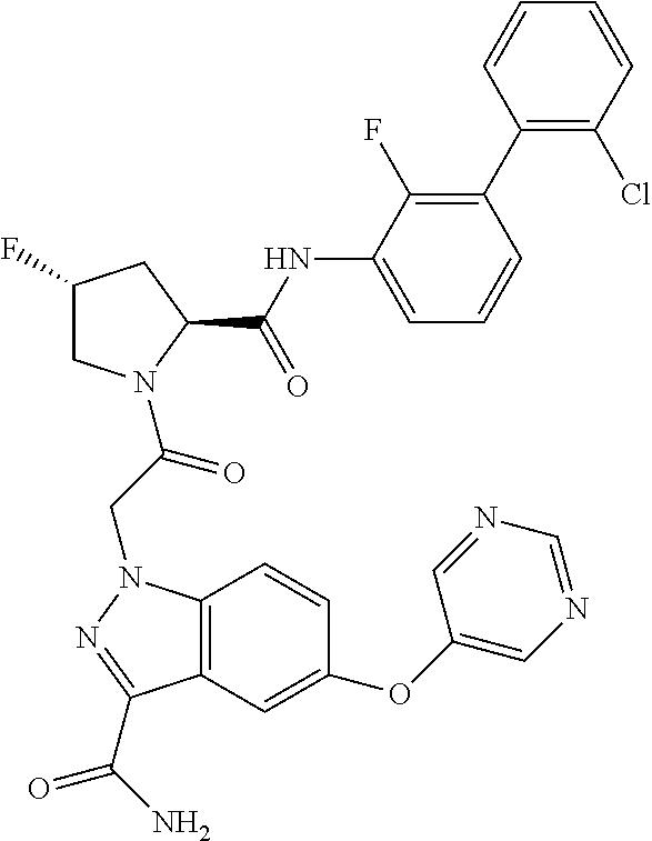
C1(F)CN(C(CN2C3=C(C=C(OC4=CN=CN=C4)C=C3)C(C(N)=O)=N2)=O)C(C(NC2=CC=CC(C3=C(Cl)C=CC=C3)=C2F)=O)C1
